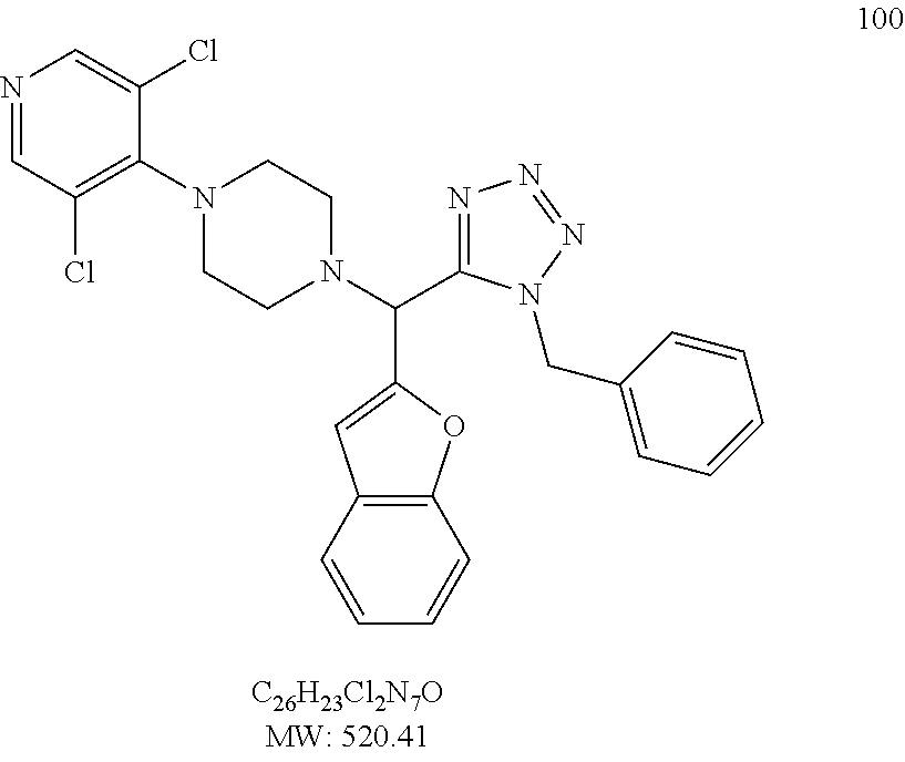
N1=CC(Cl)=C(N2CCN(C(C3=NN=NN3CC3=CC=CC=C3)C3=CC4=C(O3)C=CC=C4)CC2)C(Cl)=C1
